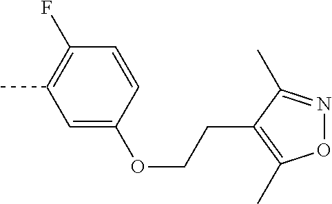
C1=C(OCCC2=C(C)ON=C2C)C=CC(F)=C1C
